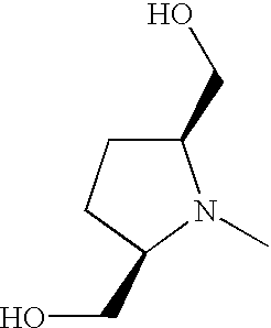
C1(CO)CCC(CO)N1C
